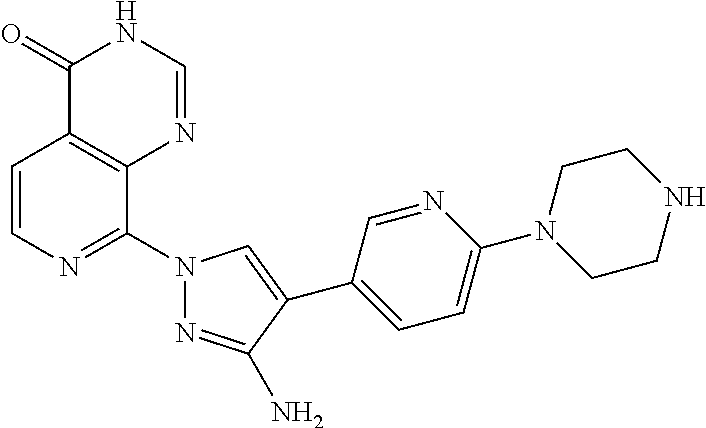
C1=CN=C(N2N=C(N)C(C3=CC=C(N4CCNCC4)N=C3)=C2)C2=C1C(=O)NC=N2
